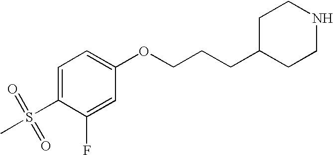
C1=C(S(C)(=O)=O)C(F)=CC(OCCCC2CCNCC2)=C1
